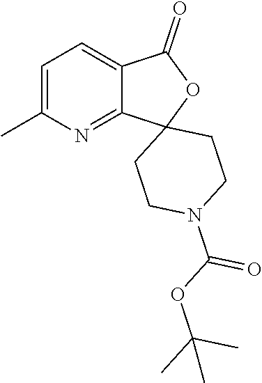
C1=C(C)N=C2C(=C1)C(=O)OC21CCN(C(OC(C)(C)C)=O)CC1
